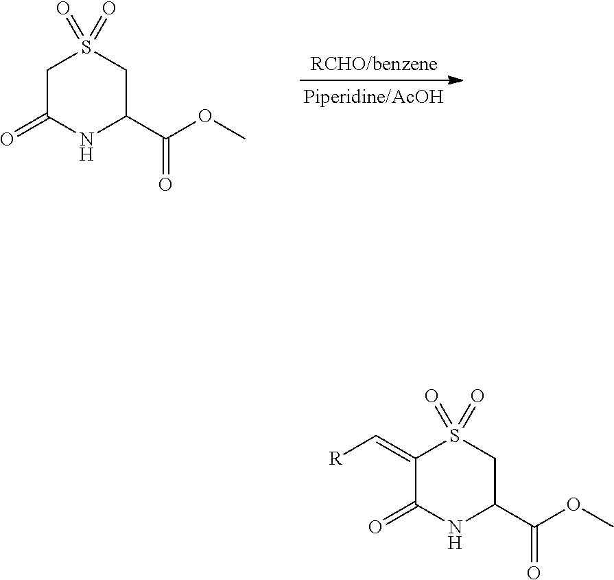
C1C(=O)NC(C(OC)=O)CS1(=O)=O.C1(=C[R])C(=O)NC(C(OC)=O)CS1(=O)=O
